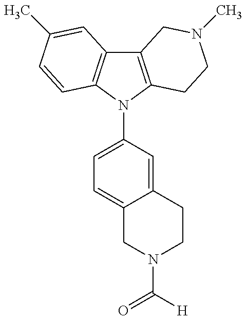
C12=C(N(C3=CC=C4C(=C3)CCN(C(=O)[H])C4)C3=C1C=C(C)C=C3)CCN(C)C2
